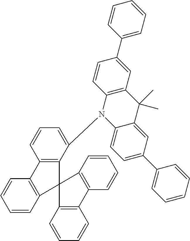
C1=CC2=C(C=C1)C1(C3=C2C=CC=C3)C2=C(C=CC=C2)C2=C1C(N1C3=CC=C(C4=CC=CC=C4)C=C3C(C)(C)C3=C1C=CC(C1=CC=CC=C1)=C3)=CC=C2
